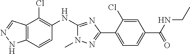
C12=C(C=CC(NC3=NC(C4=CC=C(C(=O)NCC)C=C4Cl)=NN3C)=C1Cl)NN=C2
